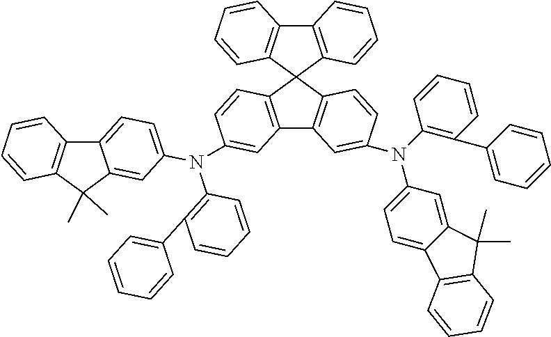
C1(N(C2=CC=C3C(=C2)C(C)(C)C2=C3C=CC=C2)C2=CC3=C(C=C2)C2(C4=C3C=C(N(C3=C(C5=CC=CC=C5)C=CC=C3)C3=CC=C5C(=C3)C(C)(C)C3=C5C=CC=C3)C=C4)C3=C(C4=C2C=CC=C4)C=CC=C3)=C(C2=CC=CC=C2)C=CC=C1
